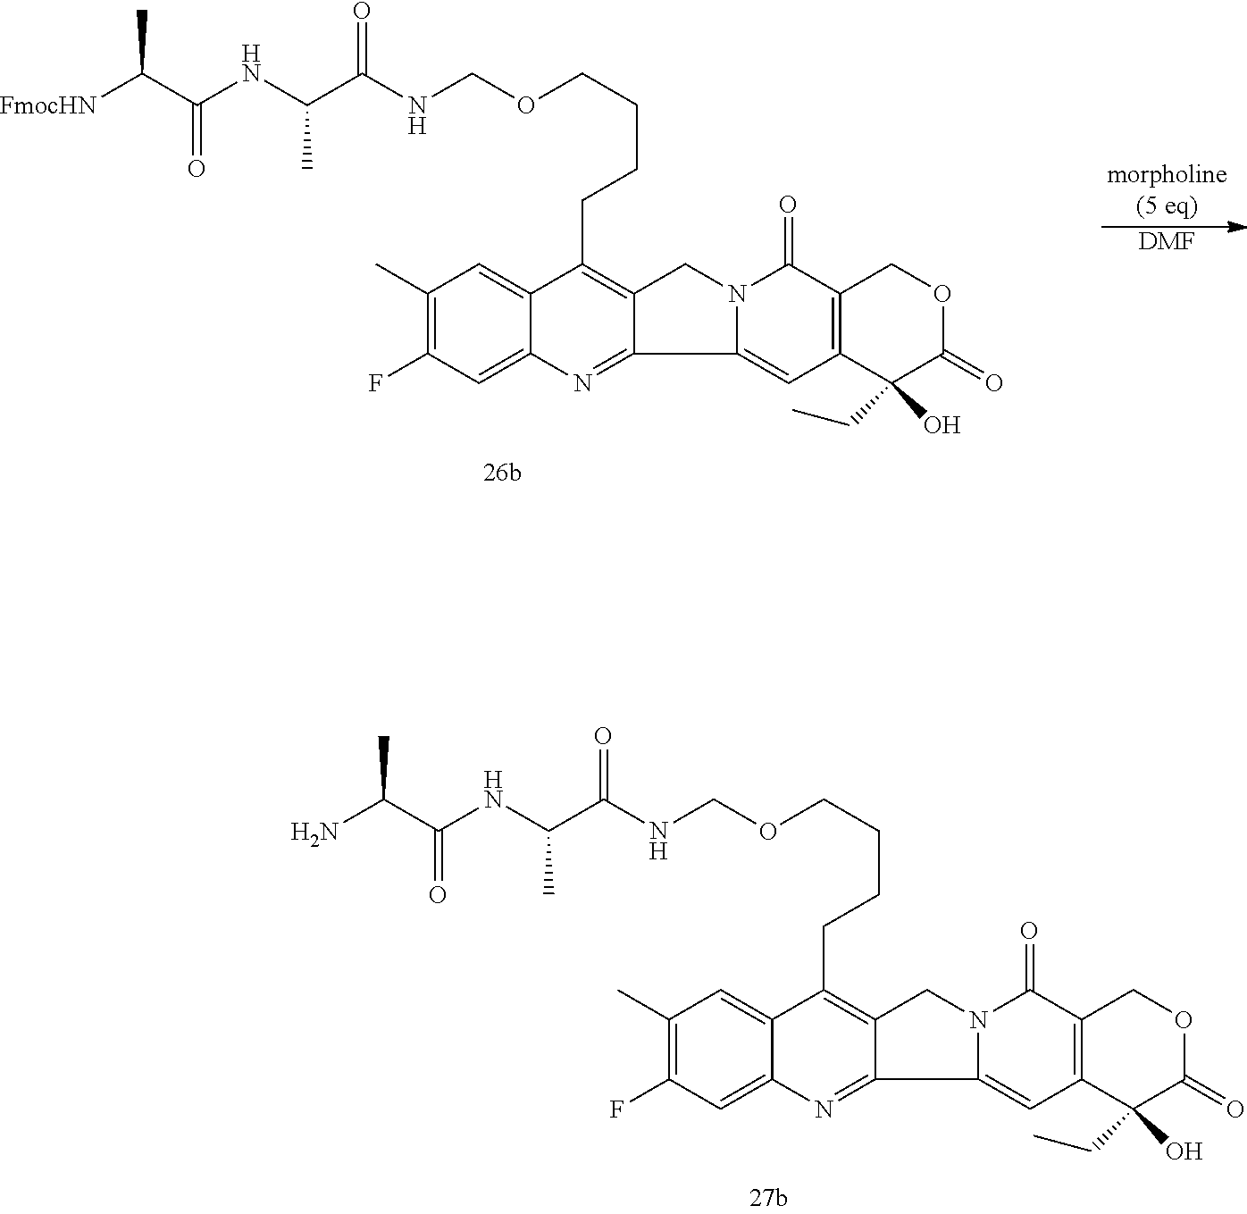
NC(C(NC(C(NCOCCCCC1=C2C(=NC3=CC(F)=C(C)C=C31)C1=CC3=C(C(=O)N1C2)COC(=O)C3(CC)O)=O)C)=O)C.[FmocHN]C(C(NC(C(NCOCCCCC1=C2C(=NC3=CC(F)=C(C)C=C31)C1=CC3=C(C(=O)N1C2)COC(=O)C3(CC)O)=O)C)=O)C.[DMF]
